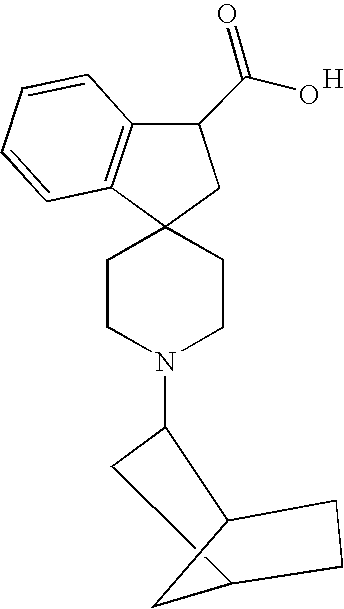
C1CN(C2CC3CC2CC3)CCC12CC(C(=O)O)C1=C2C=CC=C1.[H]
